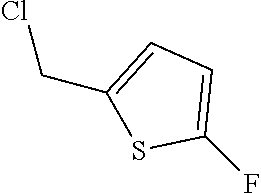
C(Cl)C1=CC=C(F)S1
